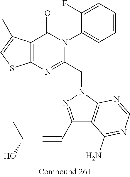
C12=C(C(=O)N(C3=CC=CC=C3F)C(CN3N=C(C#CC(C)O)C4=C3N=CN=C4N)=N1)C(C)=CS2
